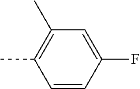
C1=CC(F)=CC(C)=C1C
